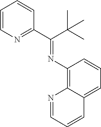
C1=CN=C(C(C(C)(C)C)=NC2=C3C(=CC=C2)C=CC=N3)C=C1
